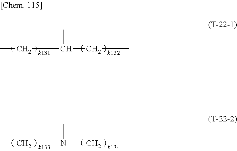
CCC(CC)C.CCN(CC)C
